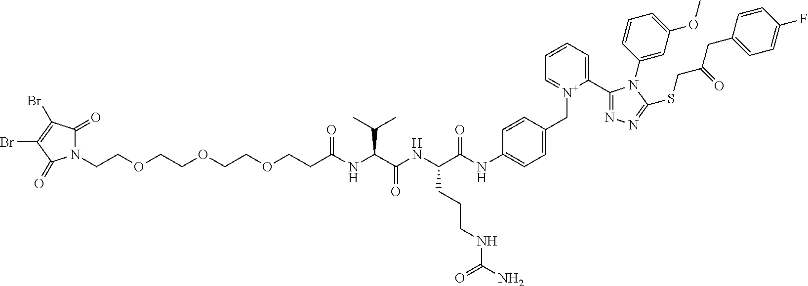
N1(CCOCCOCCOCCC(NC(C(NC(C(NC2=CC=C(C[N+]3=CC=CC=C3C3=NN=C(SCC(=O)CC4=CC=C(F)C=C4)N3C3=CC(OC)=CC=C3)C=C2)=O)CCCNC(N)=O)=O)C(C)C)=O)C(=O)C(Br)=C(Br)C1=O
